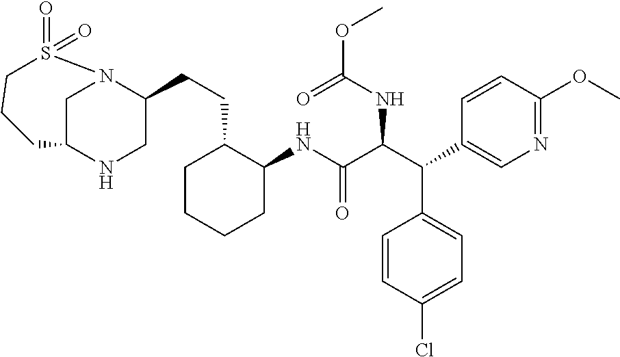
C1C2NCC(CCC3C(NC(C(C(C4=CN=C(OC)C=C4)C4=CC=C(Cl)C=C4)NC(=O)OC)=O)CCCC3)N1S(=O)(=O)CCC2
